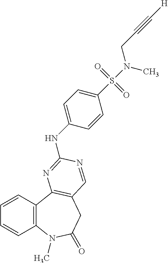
C1=CC2=C(C=C1)C1=C(CC(=O)N2C)C=NC(NC2=CC=C(S(=O)(=O)N(C)CC#C[H])C=C2)=N1
